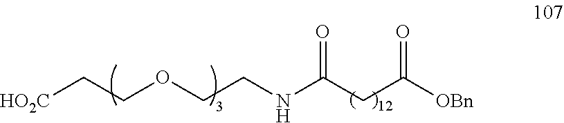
[HO2C]CCOCCNC(CC([OBn])=O)=O
